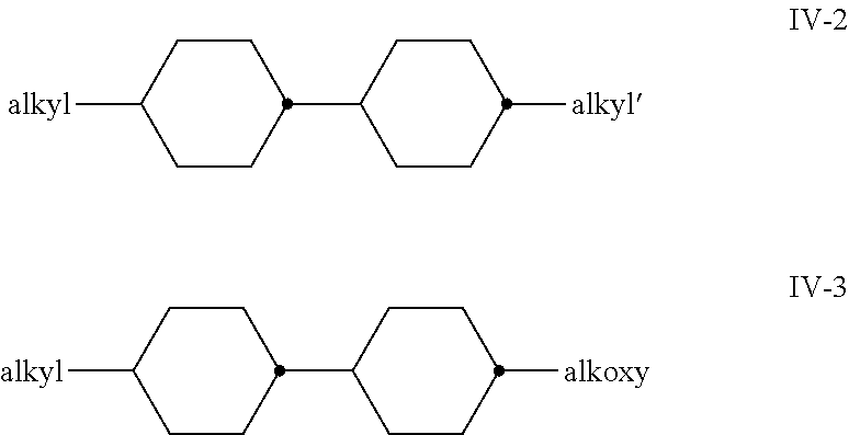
[alkyl]C1CCC(C2CCC([alkyl])CC2)CC1.[alkoxy]C1CCC(C2CCC([alkyl])CC2)CC1
